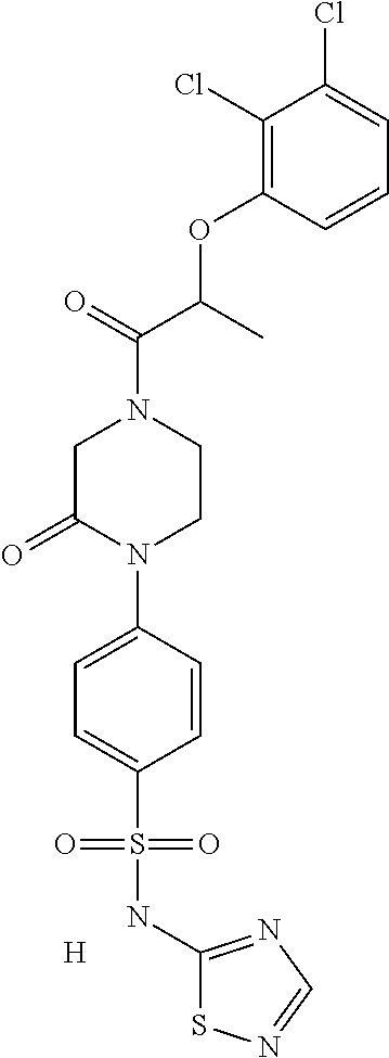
C1(Cl)=C(OC(C)C(N2CC(=O)N(C3=CC=C(S(NC4=NC=NS4)(=O)=O)C=C3)CC2)=O)C=CC=C1Cl.[H]
